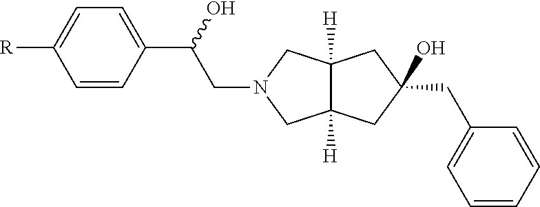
C1=CC(C(O)CN2CC3([H])C([H])(C2)CC(CC2=CC=CC=C2)(O)C3)=CC=C1[R]
